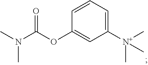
C1=CC=C([N+](C)(C)C)C=C1OC(N(C)C)=O
